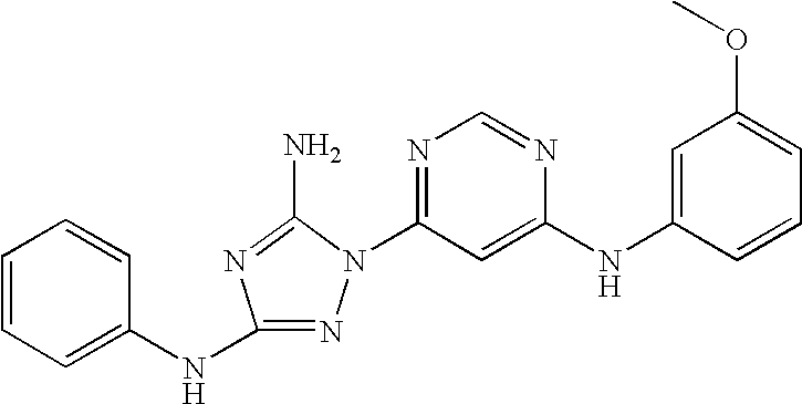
N1=C(NC2=CC=CC=C2)N=C(N)N1C1=NC=NC(NC2=CC(OC)=CC=C2)=C1
